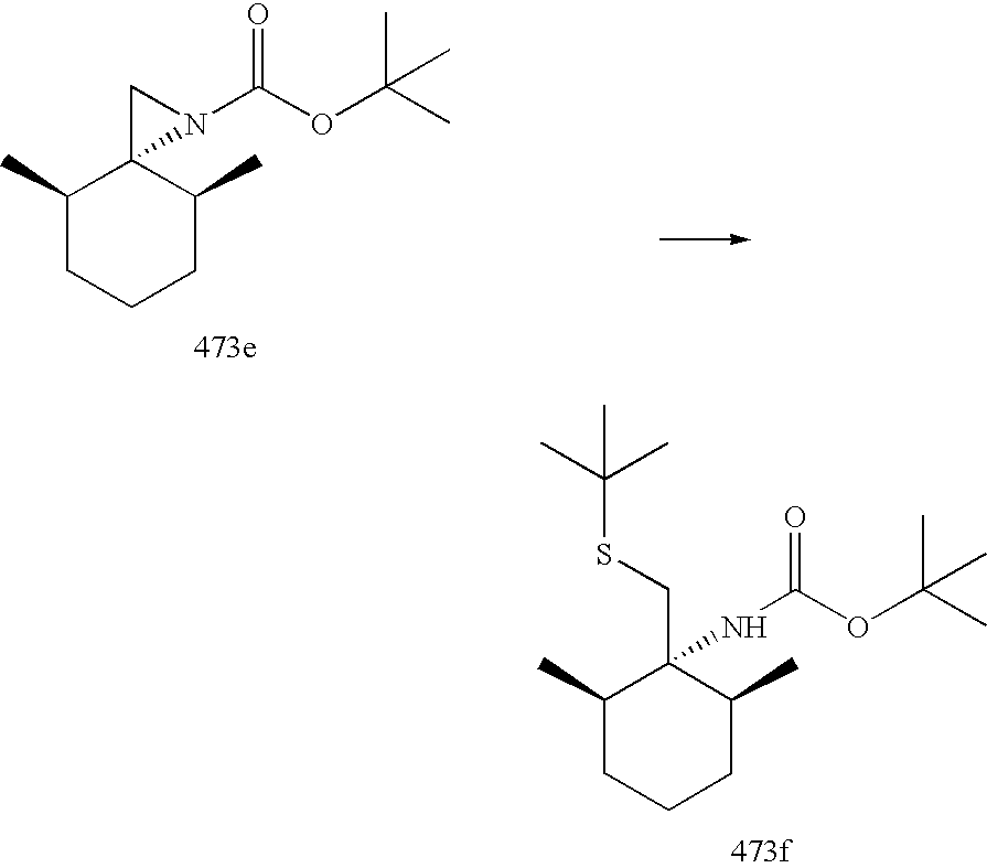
C1(C)CCCC(C)C1(CSC(C)(C)C)NC(OC(C)(C)C)=O.C1(C)CCCC(C)C12CN2C(OC(C)(C)C)=O
